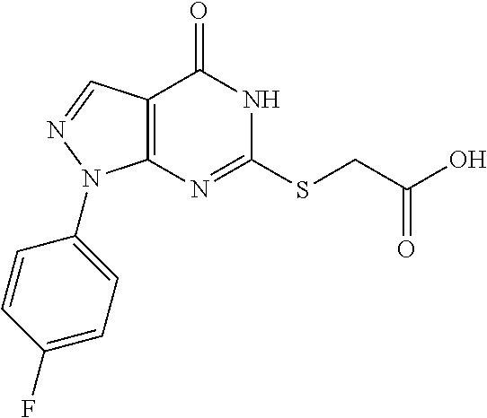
C12=C(N=C(SCC(O)=O)NC1=O)N(C1=CC=C(F)C=C1)N=C2
